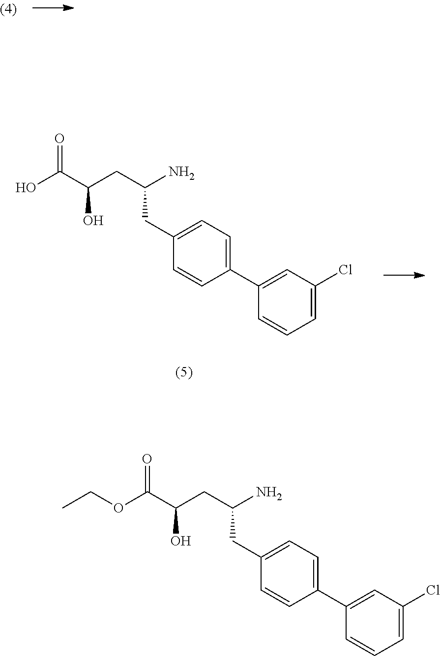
C1(C2=CC=C(CC(CC(C(OCC)=O)O)N)C=C2)=CC(Cl)=CC=C1.C1(C2=CC=C(CC(CC(C(O)=O)O)N)C=C2)=CC(Cl)=CC=C1
